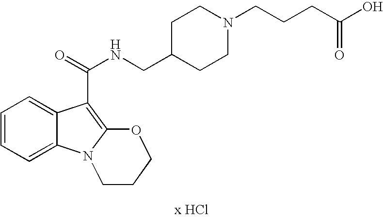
C1=CC=C2C(=C1)C(C(=O)NCC1CCN(CCCC(O)=O)CC1)=C1N2CCCO1
